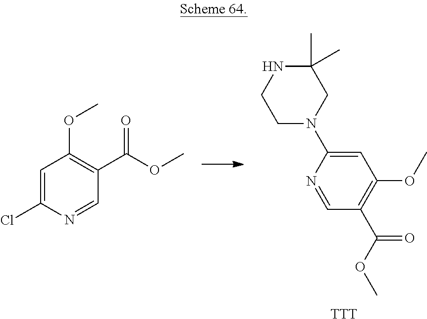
C1=C(N2CC(C)(C)NCC2)N=CC(C(OC)=O)=C1OC.[TTT].C1=C(Cl)N=CC(C(OC)=O)=C1OC
